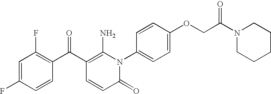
C1=C(F)C=CC(C(C2=C(N)N(C3=CC=C(OCC(N4CCCCC4)=O)C=C3)C(=O)C=C2)=O)=C1F
